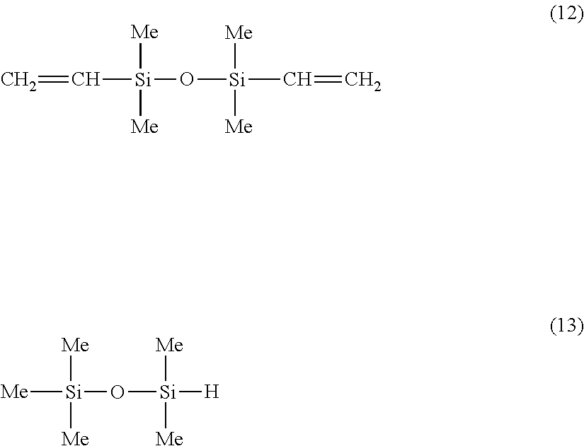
C=C[Si](O[Si](C=C)([Me])[Me])([Me])[Me].[Si](O[Si]([Me])([Me])[H])([Me])([Me])[Me]
